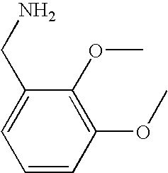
C1(CN)=CC=CC(OC)=C1OC
